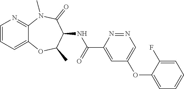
C12=CC=CN=C1N(C)C(=O)C(NC(C1=CC(OC3=CC=CC=C3F)=CN=N1)=O)C(C)O2
